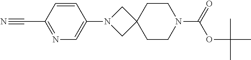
C1=CC(C#N)=NC=C1N1CC2(C1)CCN(C(=O)OC(C)(C)C)CC2
